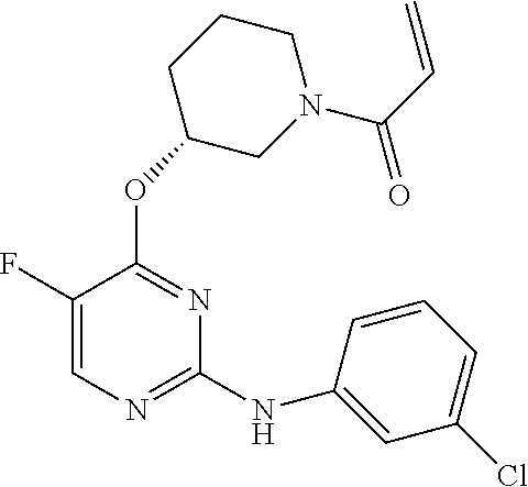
C1=C(F)C(OC2CN(C(C=C)=O)CCC2)=NC(NC2=CC(Cl)=CC=C2)=N1
